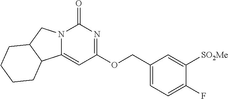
C1(COC2=NC(=O)N3C(=C2)C2C(C3)CCCC2)=CC=C(F)C([SO2Me])=C1
